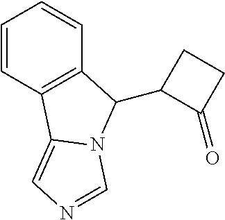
C1=CC2=C(C=C1)C(C1C(=O)CC1)N1C2=CN=C1
